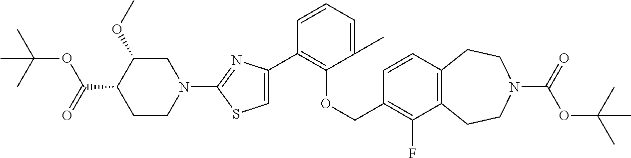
C1(C2=C(OCC3=C(F)C4=C(C=C3)CCN(C(=O)OC(C)(C)C)CC4)C(C)=CC=C2)=CSC(N2CC(OC)C(C(=O)OC(C)(C)C)CC2)=N1
